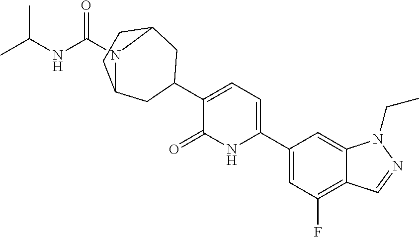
C1(C2=CC=C(C3CC4CCC(C3)N4C(NC(C)C)=O)C(=O)N2)=CC(F)=C2C(=C1)N(CC)N=C2
